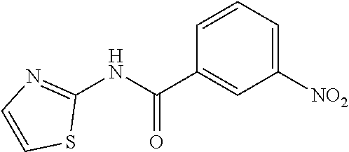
C1=CC=C([NO2])C=C1C(=O)NC1=NC=CS1
